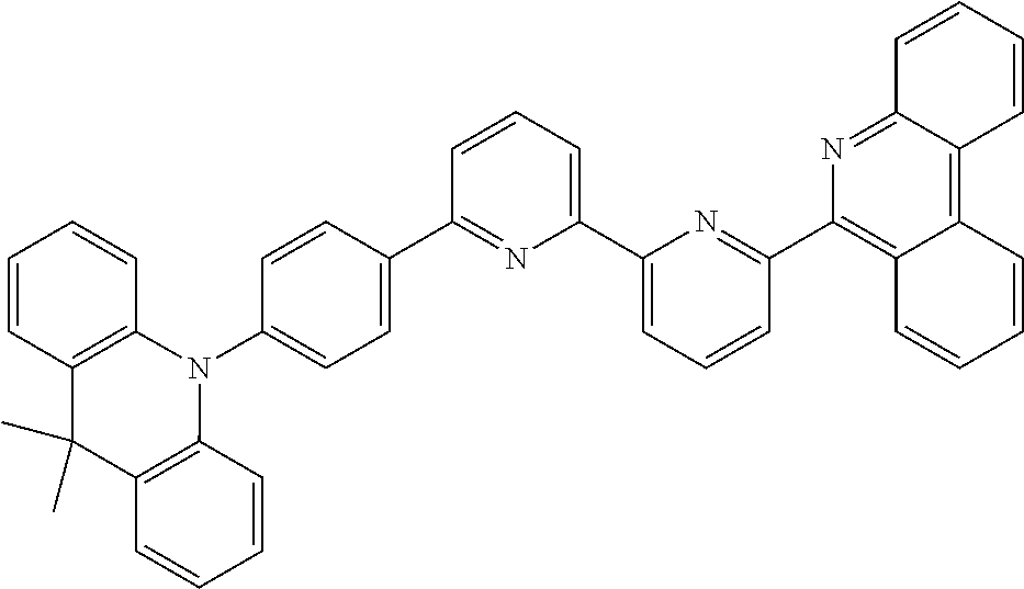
C1=C(C2=NC(C3=CC=CC(C4=C5C(=C6C(=N4)C=CC=C6)C=CC=C5)=N3)=CC=C2)C=CC(N2C3=C(C(C)(C)C4=C2C=CC=C4)C=CC=C3)=C1
